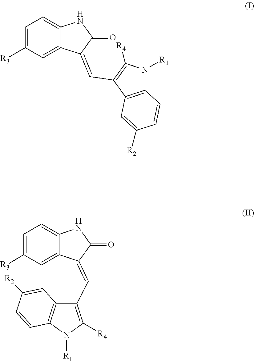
C12=CC=C([R3])C=C1C(=CC1=C([R4])N([R1])C3=C1C=C([R2])C=C3)C(=O)N2.C1=C([R3])C=C2C(=C1)NC(=O)C2=CC1=C([R4])N([R1])C2=C1C=C([R2])C=C2
